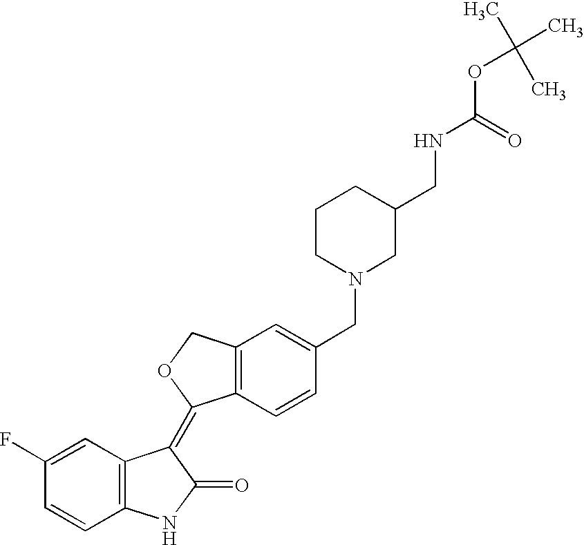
C1(F)=CC2=C(C=C1)NC(=O)C2=C1C2=C(CO1)C=C(CN1CC(CNC(OC(C)(C)C)=O)CCC1)C=C2
